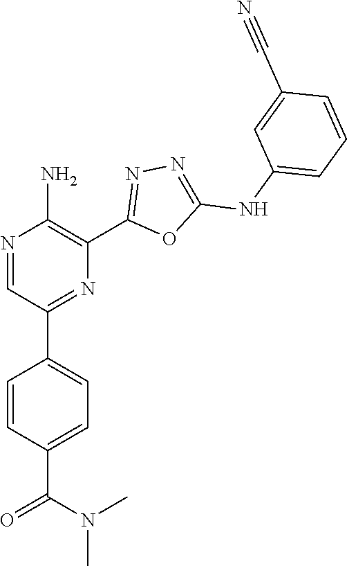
N1=CC(C2=CC=C(C(N(C)C)=O)C=C2)=NC(C2=NN=C(NC3=CC=CC(C#N)=C3)O2)=C1N
